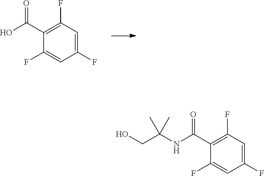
C1(F)=CC(F)=C(C(O)=O)C(F)=C1.C1(F)=CC(F)=C(C(NC(CO)(C)C)=O)C(F)=C1
